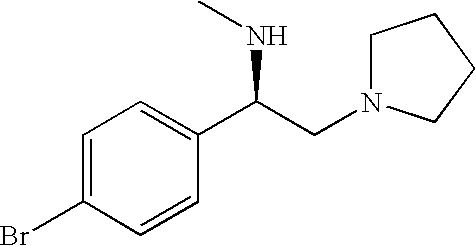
C1=C(Br)C=CC(C(CN2CCCC2)NC)=C1
